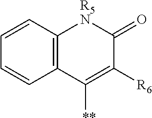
C1=CC2=C(C=C1)[R5N]C(=O)C([R6])=C2[**]
